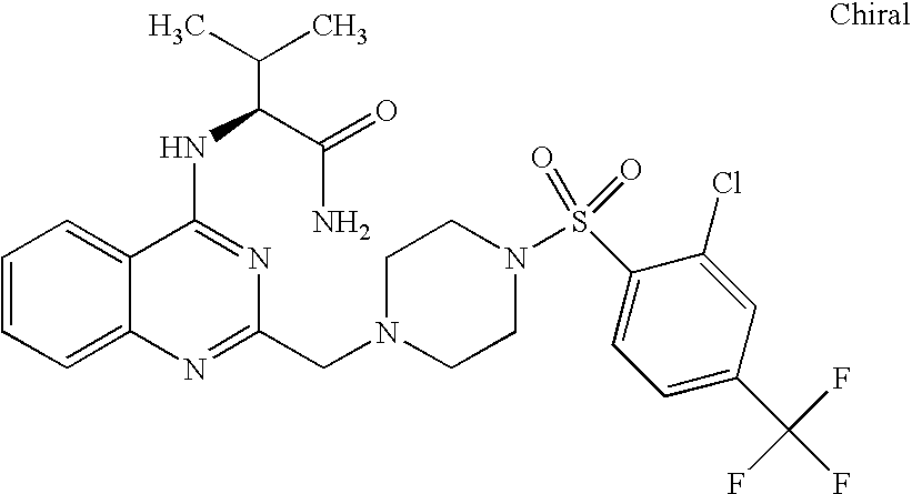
C1=CC=C2C(=C1)C(NC(C(N)=O)C(C)C)=NC(CN1CCN(S(C3=CC=C(C(F)(F)F)C=C3Cl)(=O)=O)CC1)=N2
